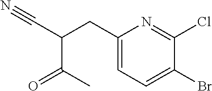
C1(CC(C#N)C(C)=O)=CC=C(Br)C(Cl)=N1
